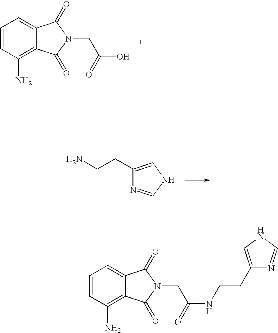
C1=CC(N)=C2C(=C1)C(=O)N(CC(=O)NCCC1=CNC=N1)C2=O.C1=CC(N)=C2C(=C1)C(=O)N(CC(=O)O)C2=O.C1(CCN)=CNC=N1
